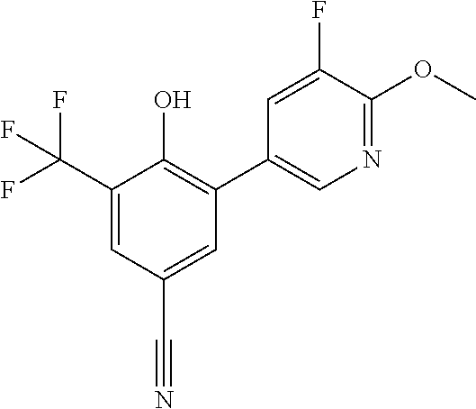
C1=C(C(F)(F)F)C(O)=C(C2=CN=C(OC)C(F)=C2)C=C1C#N
